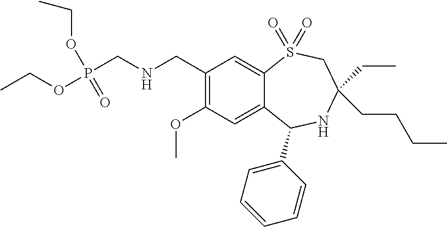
C1(CNCP(OCC)(=O)OCC)=C(OC)C=C2C(=C1)S(=O)(=O)CC(CC)(CCCC)NC2C1=CC=CC=C1
